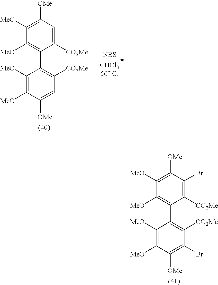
[NBS].C1([MeO])=C(C2=C([CO2Me])C=C([OMe])C([MeO])=C2[MeO])C([CO2Me])=CC([OMe])=C1[MeO].C1([MeO])=C(C2=C([CO2Me])C(Br)=C([OMe])C([MeO])=C2[MeO])C([CO2Me])=C(Br)C([OMe])=C1[MeO]
